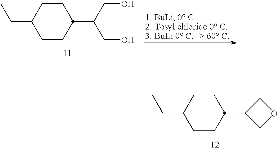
C1C(CC)CCC(C(CO)CO)C1.C1C(CC)CCC(C2COC2)C1
